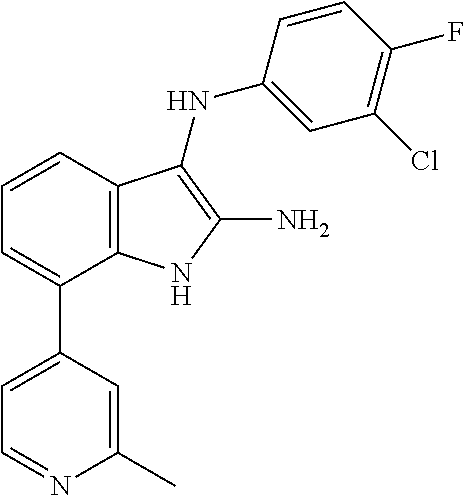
C1=CC2=C(C(C3=CC=NC(C)=C3)=C1)NC(N)=C2NC1=CC(Cl)=C(F)C=C1
